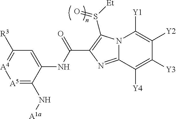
N12C(=NC(C(=O)NC3=CC([R3])=[A4][A5]=C3N[A1a])=C1S([Et])=O)C([Y4])=C([Y3])C([Y2])=C2[Y1]
